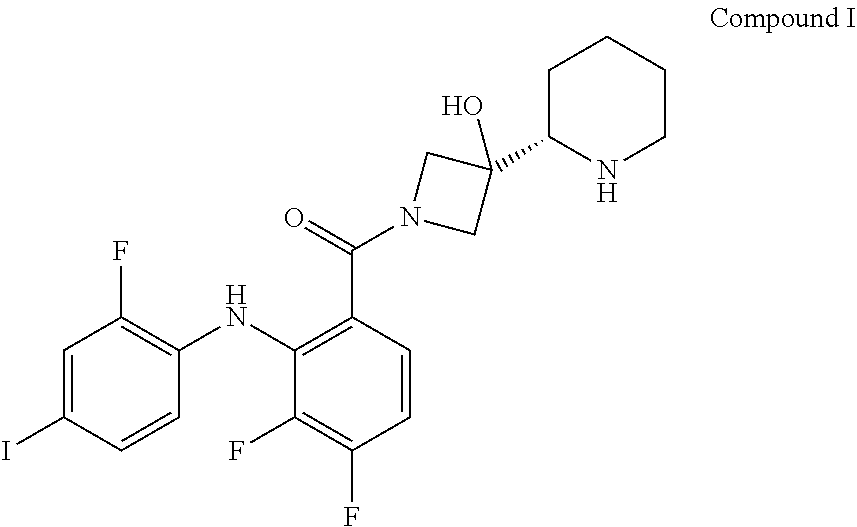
C1CNC(C2(O)CN(C(C3=C(NC4=C(F)C=C(I)C=C4)C(F)=C(F)C=C3)=O)C2)CC1
